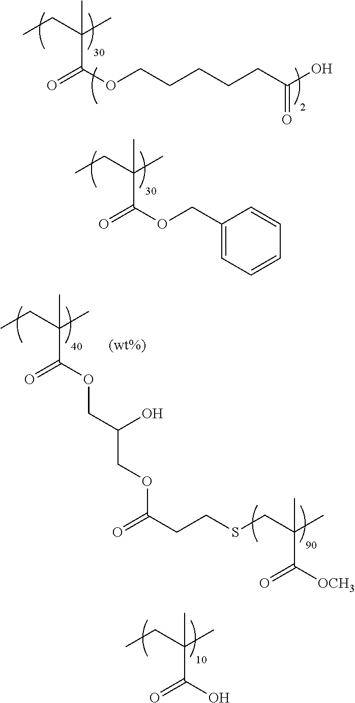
CCC(C)(C)C(OCCCCCC(O)=O)=O.CCC(C)(C)C(OCC1=CC=CC=C1)=O.CCC(C)(C)C(OCC(O)COC(CCSCC(C)(C)C([OCH3])=O)=O)=O.CCC(C)(C)C(O)=O
